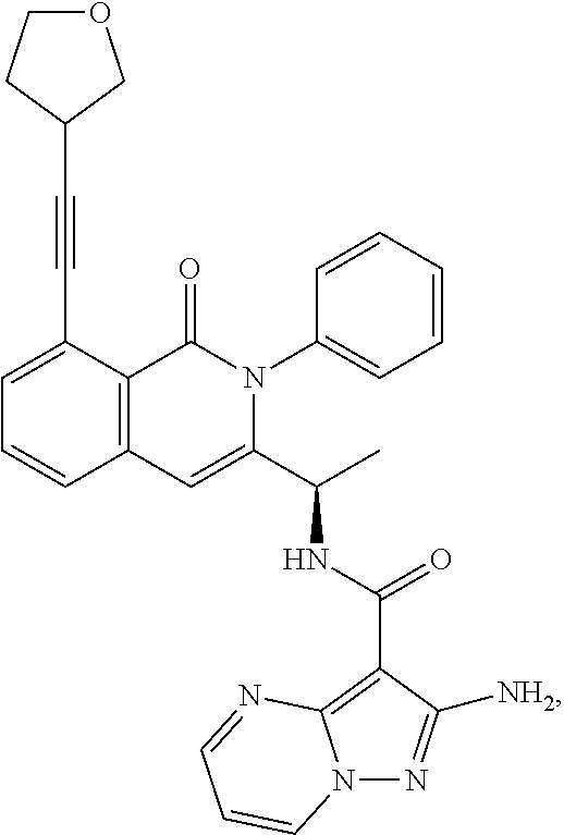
C1(C#CC2COCC2)=CC=CC2=C1C(=O)N(C1=CC=CC=C1)C(C(C)NC(C1=C3N(N=C1[NH2])C=CC=N3)=O)=C2
